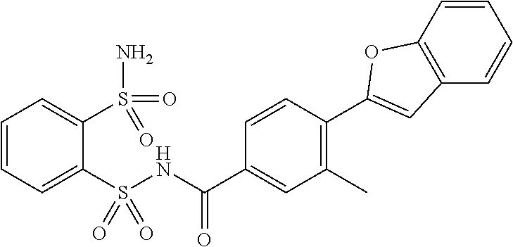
C1=CC=C(S(NC(C2=CC(C)=C(C3=CC4=C(C=CC=C4)O3)C=C2)=O)(=O)=O)C(S(N)(=O)=O)=C1
